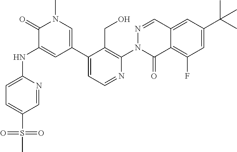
C1=C(NC2=CC(C3=CC=NC(N4C(=O)C5=C(F)C=C(C(C)(C)C)C=C5C=N4)=C3CO)=CN(C)C2=O)N=CC(S(C)(=O)=O)=C1
